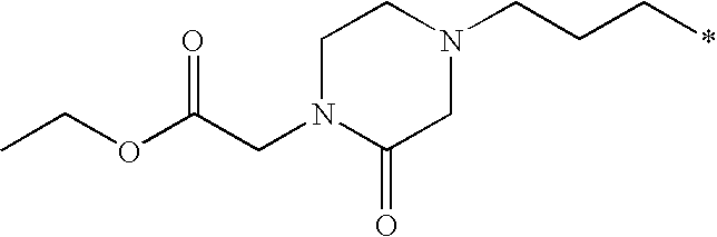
C1N(CC(OCC)=O)C(=O)CN(CCC*)C1
